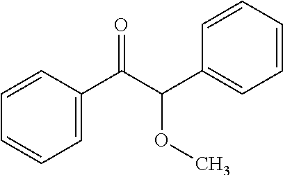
C1=CC(C(C(C2=CC=CC=C2)OC)=O)=CC=C1
